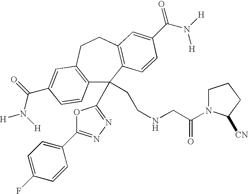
C12=C(CCC3=C(C1(CCNCC(=O)N1CCCC1[CN])C1=NN=C(C4=CC=C(F)C=C4)O1)C=CC(C(=O)N([H])[H])=C3)C=C(C(N([H])[H])=O)C=C2
